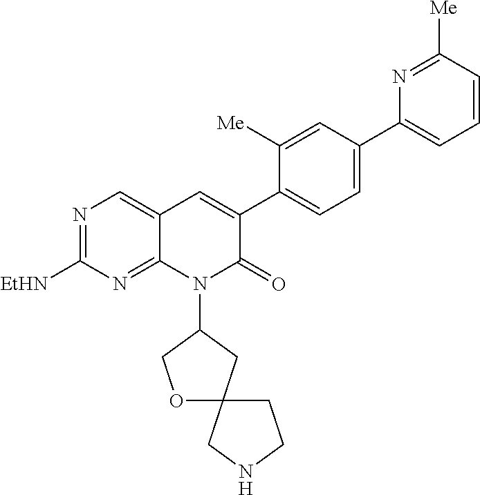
N1=C([EtHN])N=C2C(=C1)C=C(C1=CC=C(C3=CC=CC([Me])=N3)C=C1[Me])C(=O)N2C1CC2(OC1)CCNC2
